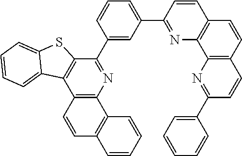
C12=C(N=C(C3=CC(C4=NC5=C(C=C4)C=CC4=C5N=C(C5=CC=CC=C5)C=C4)=CC=C3)C3=C1C1=CC=CC=C1S3)C1=C(C=C2)C=CC=C1
